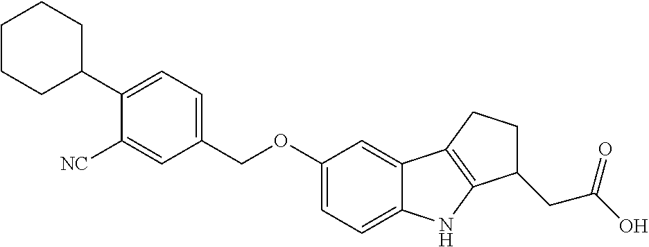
C1=C(C2CCCCC2)C([NC])=CC(COC2=CC=C3C(=C2)C2=C(N3)C(CC(O)=O)CC2)=C1
